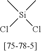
C[Si](Cl)(C)Cl
